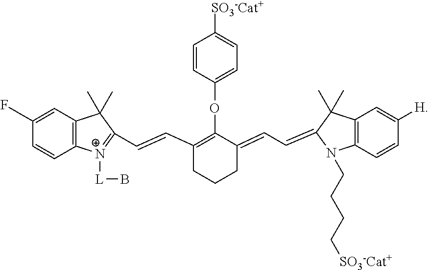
C1=CC(OC2=C(C=CC3=[N+]([L]B)C4=C(C=C(F)C=C4)C3(C)C)CCCC2=CC=C2C(C)(C)C3=C(C=CC([H])=C3)N2CCCC[SO3-Cat+])=CC=C1[SO3-Cat+]
